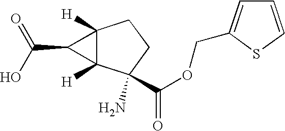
C12([H])C([H])(C(N)(C(OCC3=CC=CS3)=O)CC1)C2C(O)=O
